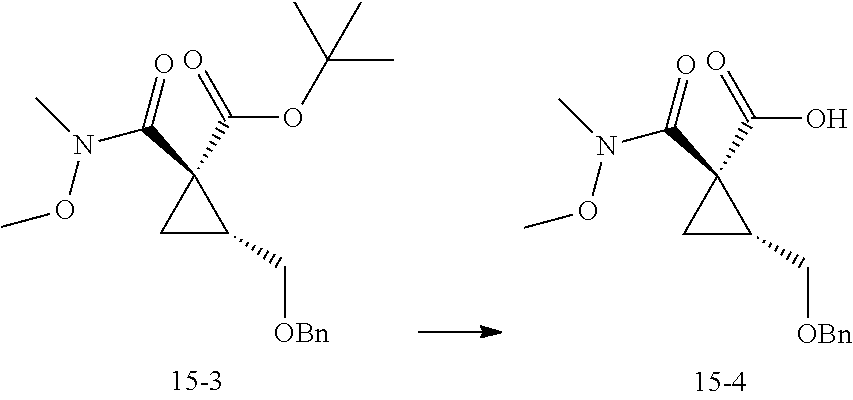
C1C(C[OBn])C1(C(=O)OC(C)(C)C)C(=O)N(C)OC.C1C(C[OBn])C1(C(=O)O)C(=O)N(C)OC
